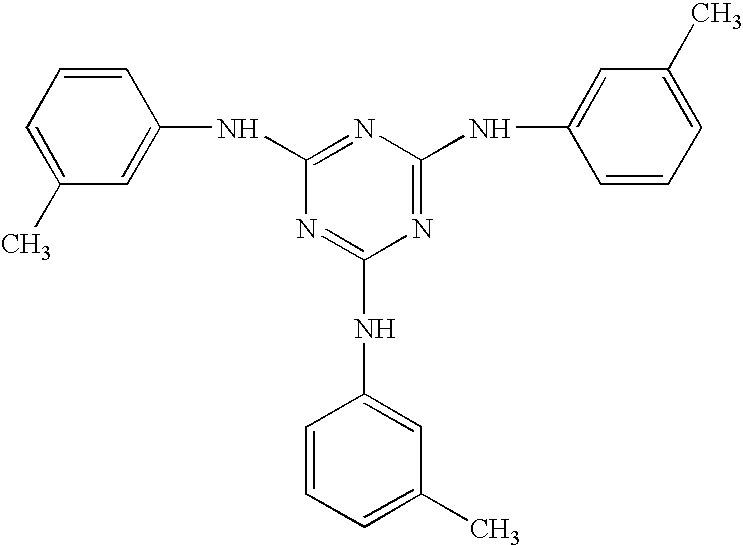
C1=CC=C(C)C=C1NC1=NC(NC2=CC(C)=CC=C2)=NC(NC2=CC(C)=CC=C2)=N1
